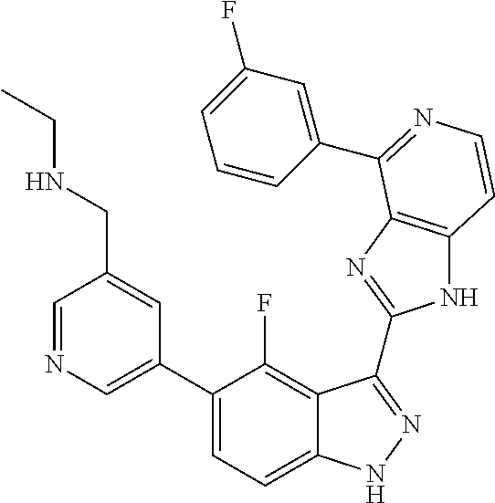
C1=C(C2=CC=C3C(=C2F)C(C2=NC4=C(N2)C=CN=C4C2=CC(F)=CC=C2)=NN3)C=C(CNCC)C=N1
